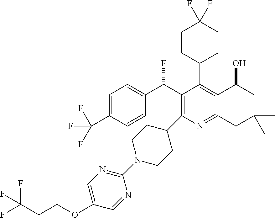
C1=C(C(F)(F)F)C=CC(C(C2=C(C3CCN(C4=NC=C(OCCC(F)(F)F)C=N4)CC3)N=C3C(=C2C2CCC(F)(F)CC2)C(O)CC(C)(C)C3)F)=C1
